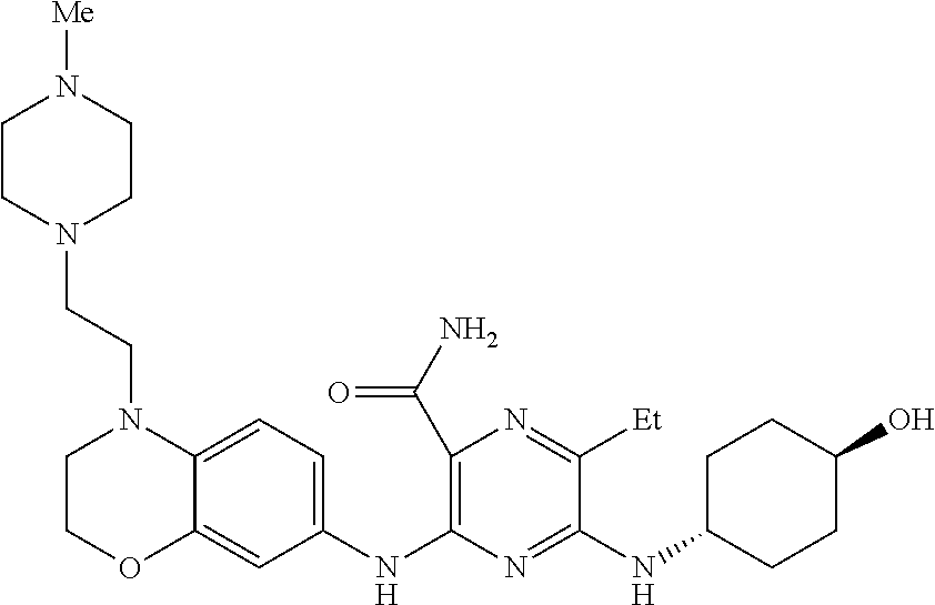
C1(C(N)=O)=C(NC2=CC=C3C(=C2)OCCN3CCN2CCN([Me])CC2)N=C(NC2CCC(O)CC2)C([Et])=N1
